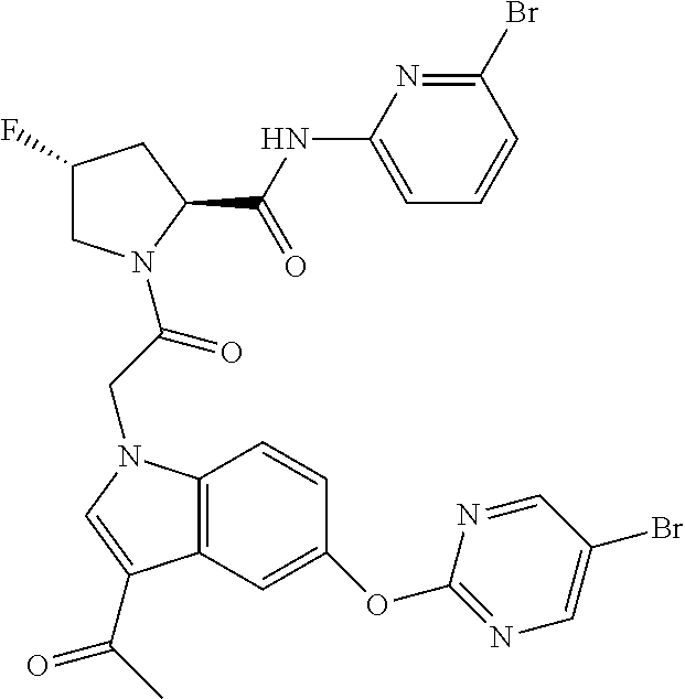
C12=C(C=C(OC3=NC=C(Br)C=N3)C=C1)C(C(C)=O)=CN2CC(=O)N1CC(F)CC1C(NC1=CC=CC(Br)=N1)=O
